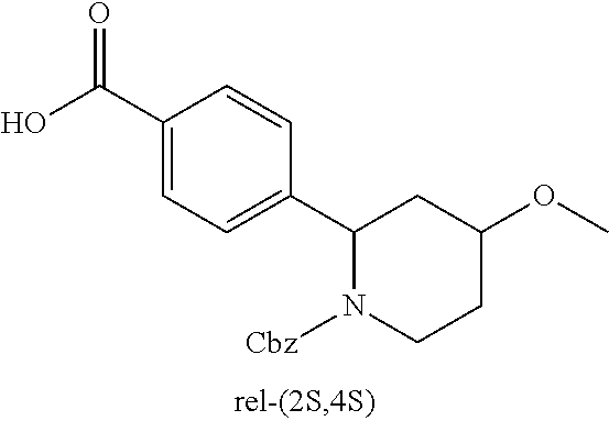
C1(C(O)=O)=CC=C(C2N([Cbz])CCC(OC)C2)C=C1
